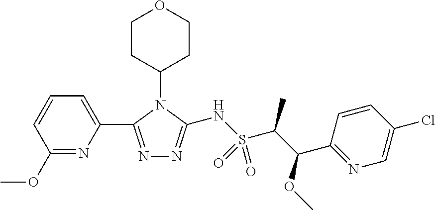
C1(OC)=NC(C2=NN=C(NS(C(C(C3=NC=C(Cl)C=C3)OC)C)(=O)=O)N2C2CCOCC2)=CC=C1
